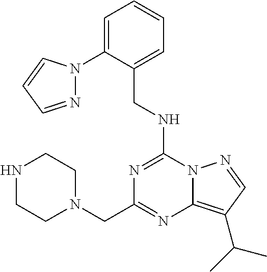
C1=C(CNC2=NC(CN3CCNCC3)=NC3=C(C(C)C)C=NN32)C(N2N=CC=C2)=CC=C1
